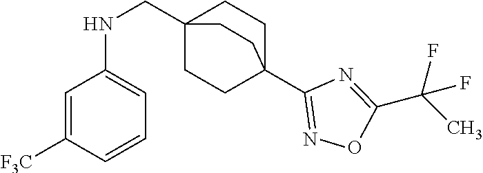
C1=C([F3C])C=CC=C1NCC12CCC(C3=NOC(C(C)(F)F)=N3)(CC1)CC2
